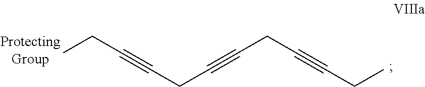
C(C#CCC#CCC#CCC)C
